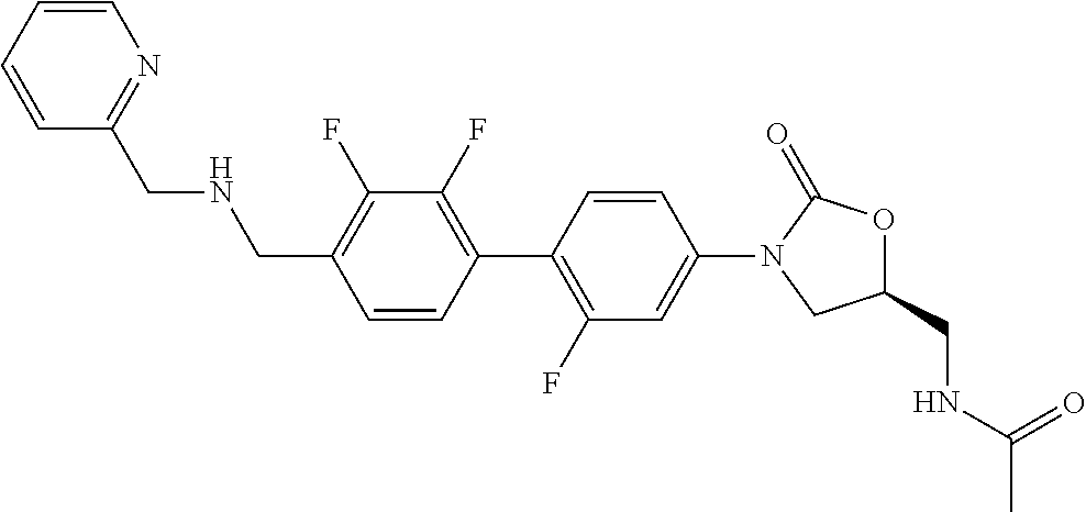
C1(CNC(=O)C)OC(=O)N(C2=CC(F)=C(C3=C(F)C(F)=C(CNCC4=NC=CC=C4)C=C3)C=C2)C1
